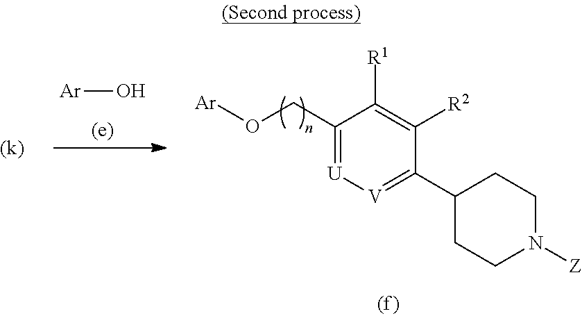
[Ar]O.C1(CO[Ar])=[U][V]=C(C2CCN([Z])CC2)C([R2])=C1[R1]
